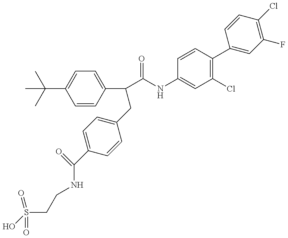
OS(CCNC(C1=CC=C(CC(C(=O)NC2=CC(Cl)=C(C3=CC(F)=C(Cl)C=C3)C=C2)C2=CC=C(C(C)(C)C)C=C2)C=C1)=O)(=O)=O
